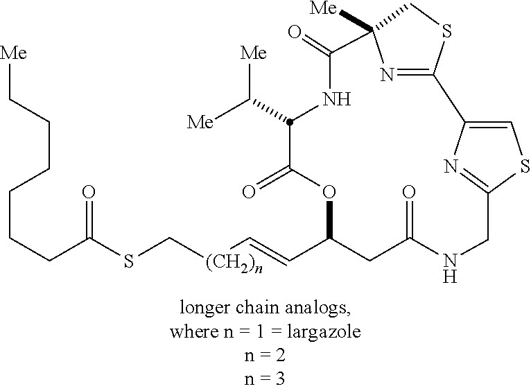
C(C(SC[(CH2)n]C=CC1CC(=O)NCC2=NC(=CS2)C2=NC([Me])(C(=O)NC(C([Me])[Me])C(=O)O1)CS2)=O)CCCCC[Me]
